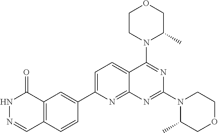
C1=C(C2=CC3=C(C=C2)C=NNC3=O)N=C2C(=C1)C(N1C(C)COCC1)=NC(N1C(C)COCC1)=N2
